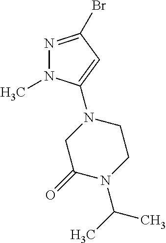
N1=C(Br)C=C(N2CC(=O)N(C(C)C)CC2)N1C
